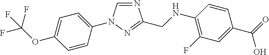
C1=C(OC(F)(F)F)C=CC(N2C=NC(CNC3=C(F)C=C(C(=O)O)C=C3)=N2)=C1
